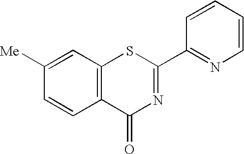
C1([Me])=CC2=C(C=C1)C(=O)N=C(C1=NC=CC=C1)S2
